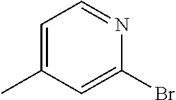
C1=C(C)C=C(Br)N=C1
